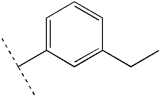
C1=C(C(C)C)C=C(CC)C=C1
